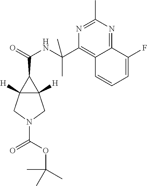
C12([H])C([H])(C1C(=O)NC(C1=C3C(=NC(C)=N1)C(F)=CC=C3)(C)C)CN(C(OC(C)(C)C)=O)C2
